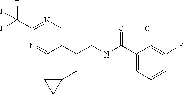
C1(C(CNC(C2=CC=CC(F)=C2Cl)=O)(CC2CC2)C)=CN=C(C(F)(F)F)N=C1
